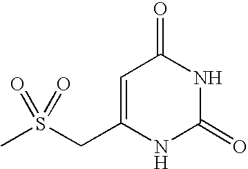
O=C1NC(=O)NC(CS(C)(=O)=O)=C1
